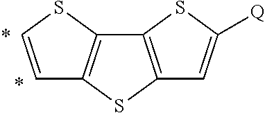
C12=C(SC3=C1SC=C3)C=C([Q])S2
